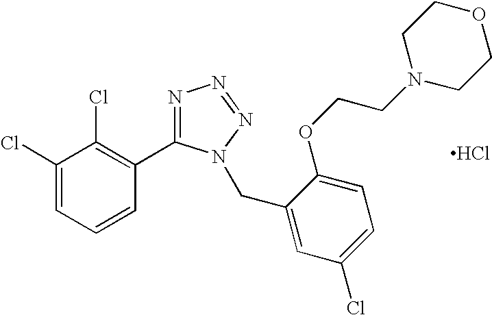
C1(Cl)=CC=CC(C2=NN=NN2CC2=CC(Cl)=CC=C2OCCN2CCOCC2)=C1Cl.Cl
